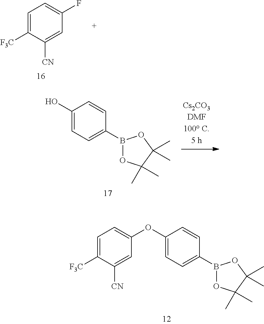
C1=C([F3C])C([CN])=CC(F)=C1.C1(O)=CC=C(B2OC(C)(C)C(C)(C)O2)C=C1.C1=C([F3C])C([CN])=CC(OC2=CC=C(B3OC(C)(C)C(C)(C)O3)C=C2)=C1
